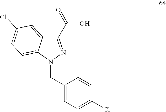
C1(C(=O)O)=NN(CC2=CC=C(Cl)C=C2)C2=CC=C(Cl)C=C12
